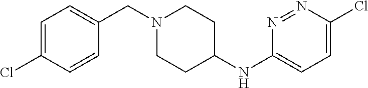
C1=CC(Cl)=CC=C1CN1CCC(NC2=CC=C(Cl)N=N2)CC1
